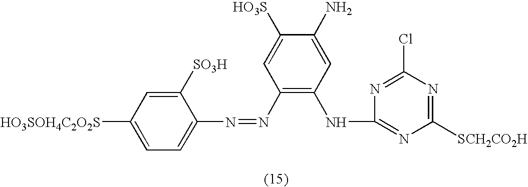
C1([SO3H])=CC([HO3SOH4C2O2S])=CC=C1N=NC1=C(NC2=NC([SCH2CO2H])=NC(Cl)=N2)C=C(N)C([HO3S])=C1
